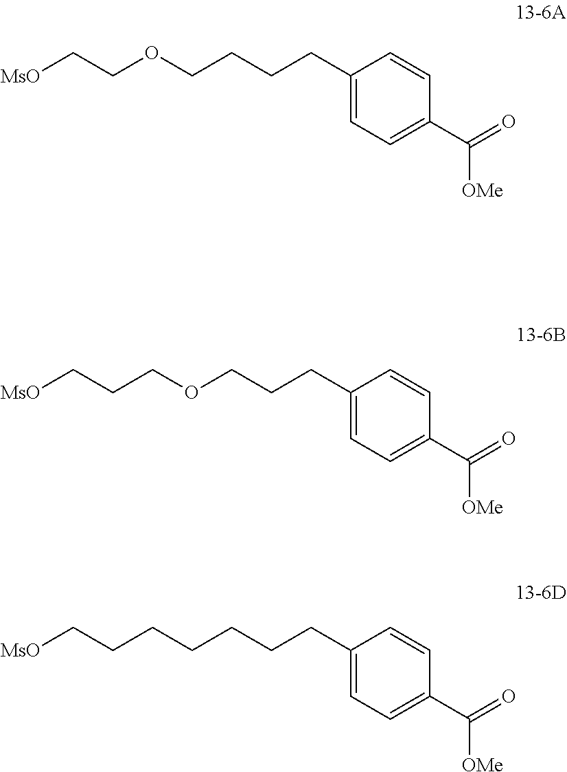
C(CCCOCC[MsO])C1=CC=C(C(=O)[OMe])C=C1.C(CCOCCC[MsO])C1=CC=C(C(=O)[OMe])C=C1.C(CCCCCC[MsO])C1=CC=C(C(=O)[OMe])C=C1
